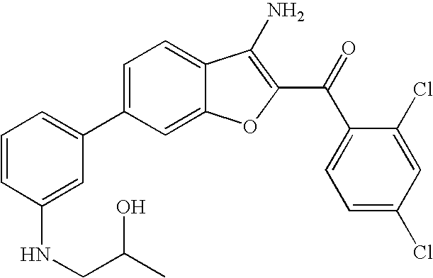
C1=CC(NCC(C)O)=CC(C2=CC=C3C(=C2)OC(C(C2=CC=C(Cl)C=C2Cl)=O)=C3N)=C1
